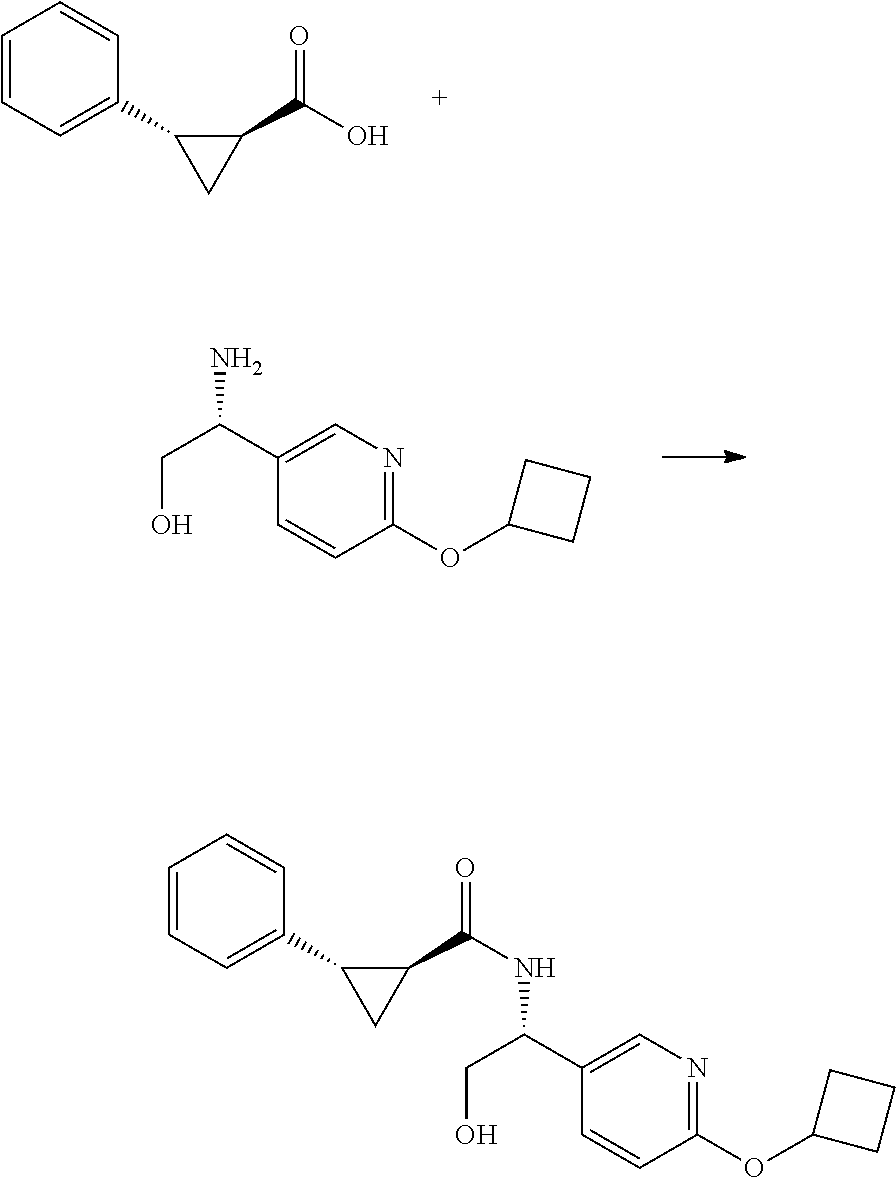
C1=CC=C(C2CC2C(O)=O)C=C1.C1(OC2CCC2)=NC=C(C(CO)N)C=C1.C1=CC=C(C2CC2C(=O)NC(C2=CN=C(OC3CCC3)C=C2)CO)C=C1
